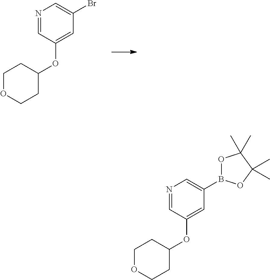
N1=CC(OC2CCOCC2)=CC(Br)=C1.N1=CC(OC2CCOCC2)=CC(B2OC(C)(C)C(C)(C)O2)=C1
